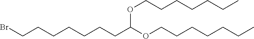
C(CCCC)CCOC(CCCCCCCBr)OCCCCCCC
